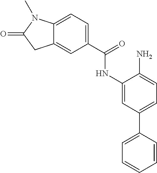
C12=CC(C(=O)NC3=CC(C4=CC=CC=C4)=CC=C3N)=CC=C1N(C)C(=O)C2
